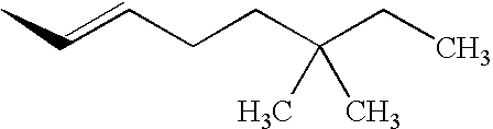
C(=CCCC(CC)(C)C)C
